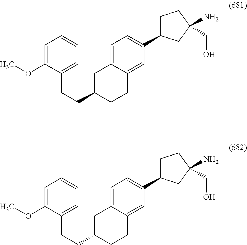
C1=C(OC)C(CCC2CCC3=CC(C4CCC(N)(CO)C4)=CC=C3C2)=CC=C1.C1=C(OC)C(CCC2CCC3=CC(C4CCC(N)(CO)C4)=CC=C3C2)=CC=C1
